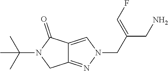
N1(CC(=CF)CN)N=C2C(=C1)C(=O)N(C(C)(C)C)C2
